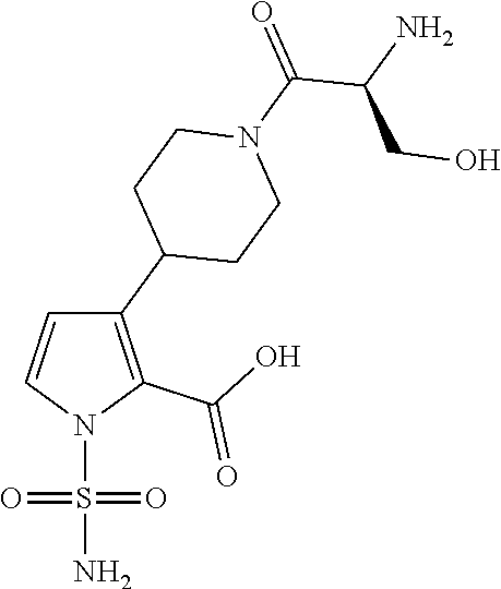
C1(C2CCN(C(=O)C(N)CO)CC2)=C(C(O)=O)N(S(N)(=O)=O)C=C1
